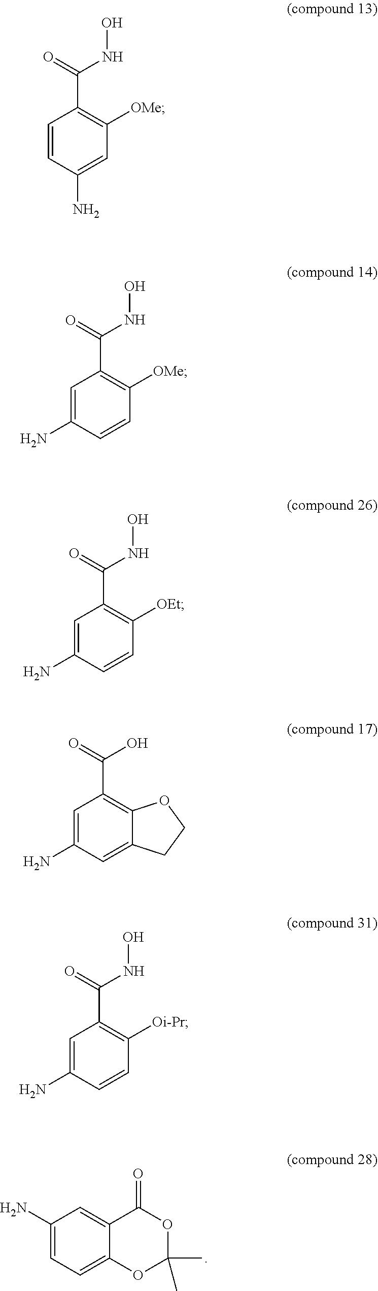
C1(N)=CC=C2C(=C1)C(=O)OC(C)(C)O2.C1=CC(N)=CC([OMe])=C1C(=O)NO.C1=C(N)C=CC([OMe])=C1C(=O)NO.C1=C(N)C=CC([OEt])=C1C(=O)NO.C1=C(N)C=C2C(=C1C(=O)O)OCC2.C1=C(N)C=CC([Oi-Pr])=C1C(=O)NO
